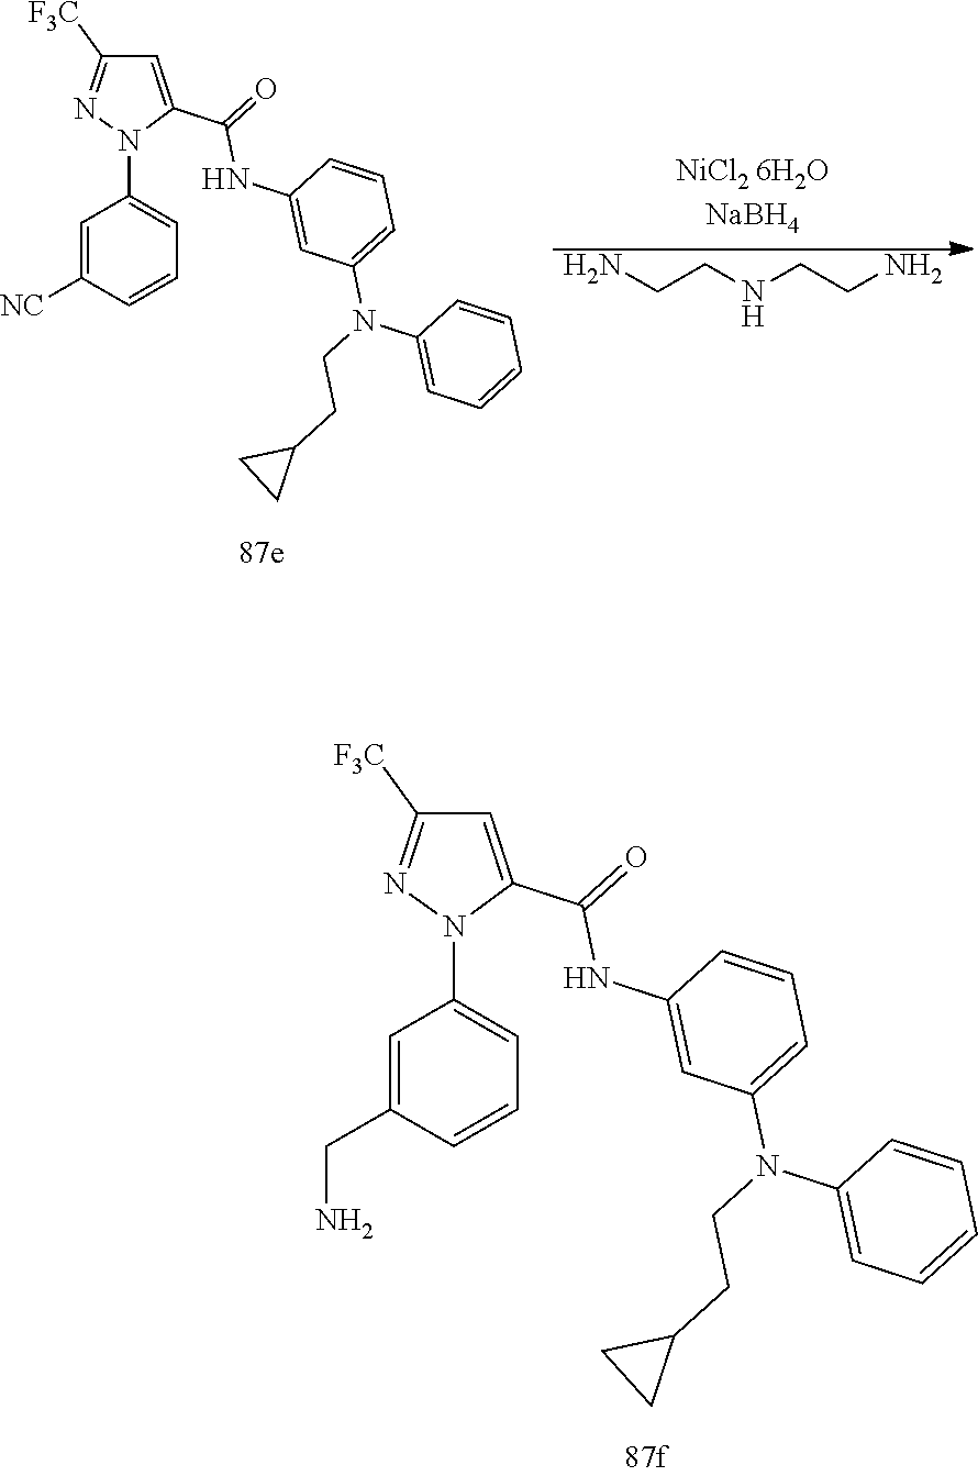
NCCNCCN.C1=C([NC])C=CC=C1N1C(C(NC2=CC(N(C3=CC=CC=C3)CCC3CC3)=CC=C2)=O)=CC([F3C])=N1.C1=C(CN)C=CC=C1N1C(C(NC2=CC(N(C3=CC=CC=C3)CCC3CC3)=CC=C2)=O)=CC([F3C])=N1
